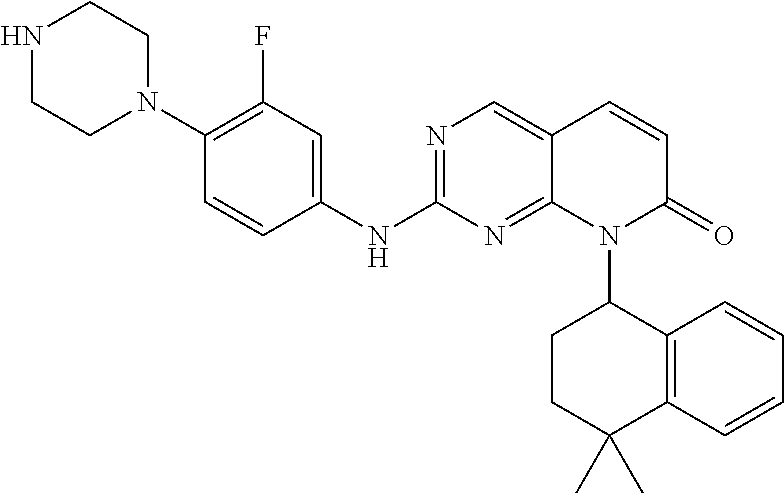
C1(N2CCNCC2)=C(F)C=C(NC2=NC=C3C(=N2)N(C2C4=C(C(C)(C)CC2)C=CC=C4)C(=O)C=C3)C=C1
